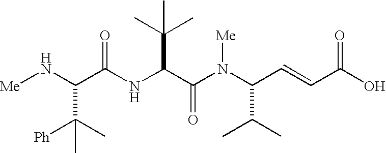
C(C(NC(C(N(C(C=CC(=O)O)C(C)C)[Me])=O)C(C)(C)C)=O)(C([Ph])(C)C)N[Me]
